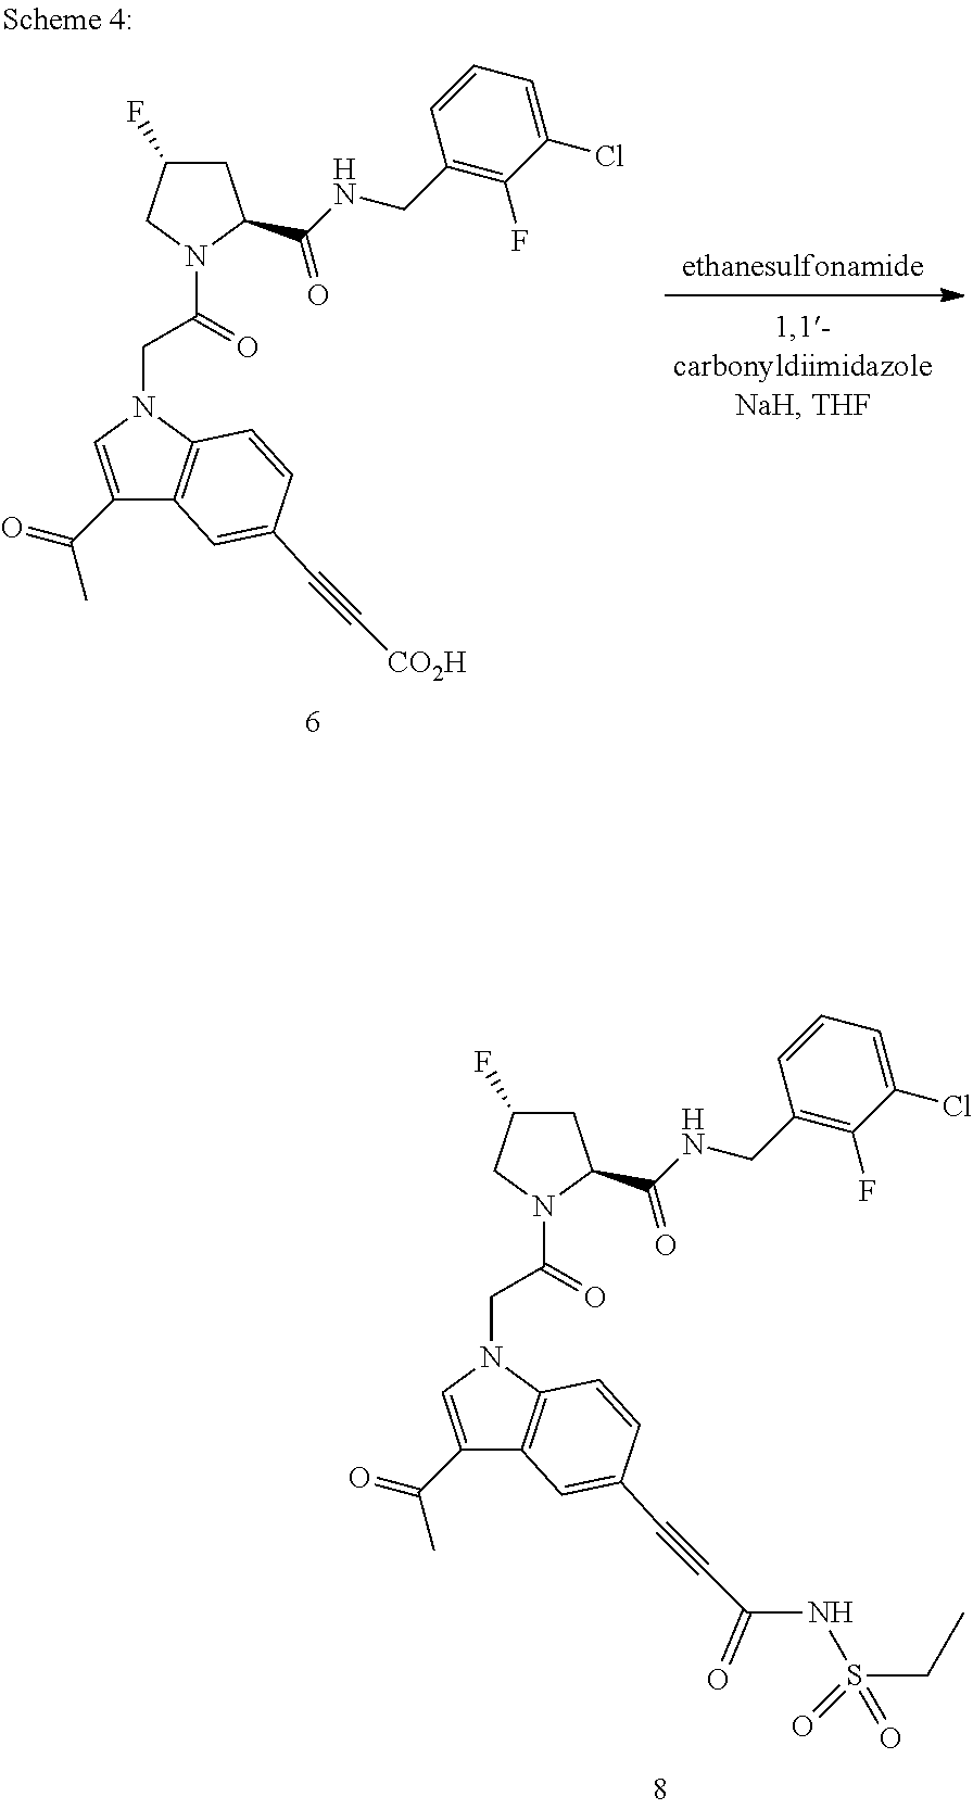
C1(C(=O)C)=CN(CC(=O)N2CC(F)CC2C(NCC2=C(F)C(Cl)=CC=C2)=O)C2=C1C=C(C#C[CO2H])C=C2.C1(C(=O)C)=CN(CC(=O)N2CC(F)CC2C(NCC2=C(F)C(Cl)=CC=C2)=O)C2=C1C=C(C#CC(NS(CC)(=O)=O)=O)C=C2
